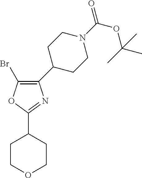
C1COCCC1C1=NC(C2CCN(C(=O)OC(C)(C)C)CC2)=C(Br)O1
